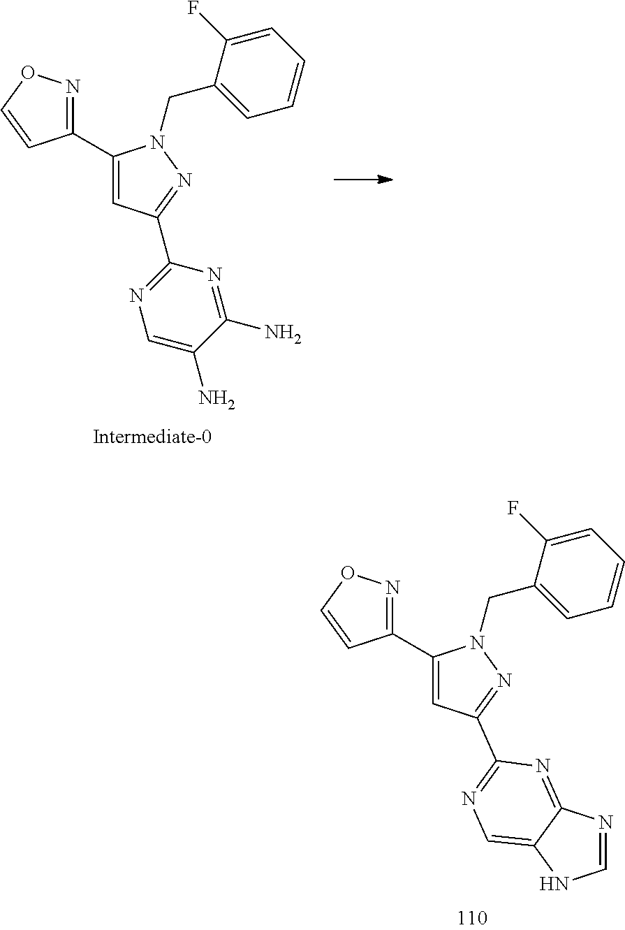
C1(C2=NOC=C2)=CC(C2=NC=C(N)C(N)=N2)=NN1CC1=CC=CC=C1F.C1(C2=NOC=C2)=CC(C2=NC=C3C(=N2)N=CN3)=NN1CC1=CC=CC=C1F
